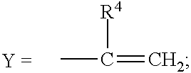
CC(=C)[R4]
